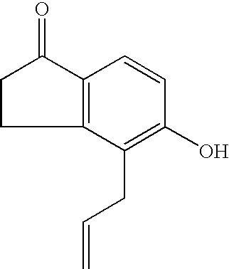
C1(CC=C)=C(O)C=CC2=C1CCC2=O
